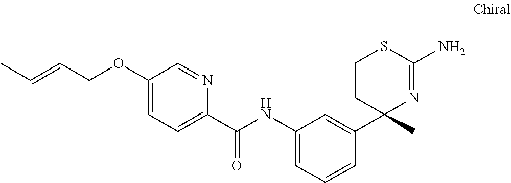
N1=CC(OCC=CC)=CC=C1C(NC1=CC=CC(C2(C)N=C(N)SCC2)=C1)=O
